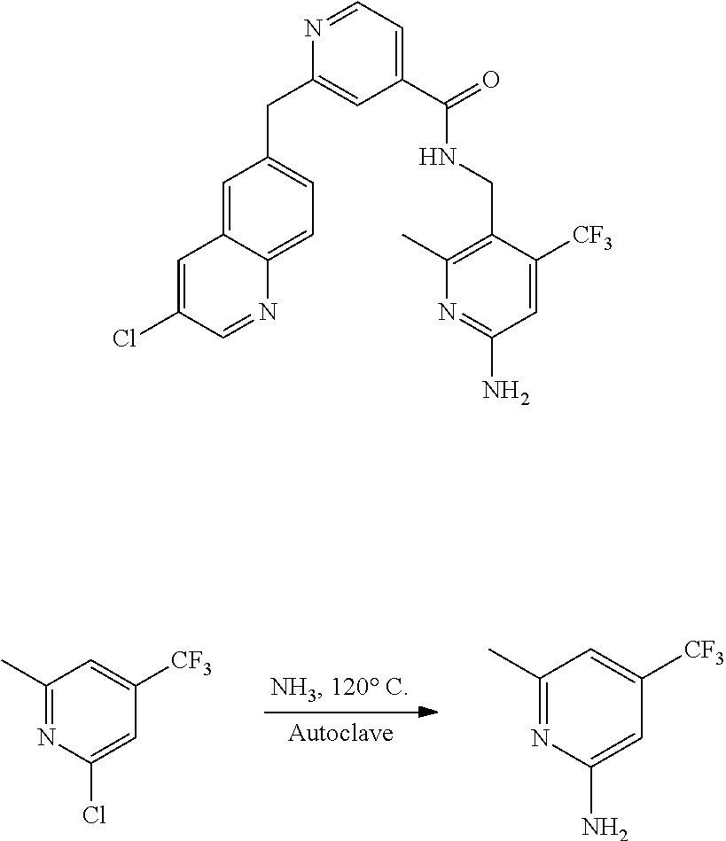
C1(C)=NC(Cl)=CC([CF3])=C1.C1(C)=NC(N)=CC([CF3])=C1.C1=C(Cl)C=NC2=CC=C(CC3=CC(C(=O)NCC4=C(C)N=C(N)C=C4[CF3])=CC=N3)C=C12
